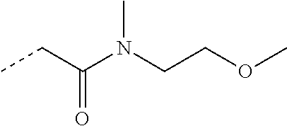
CCC(=O)N(C)CCOC
